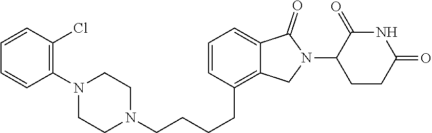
N1(CCCCC2=C3C(=CC=C2)C(=O)N(C2CCC(=O)NC2=O)C3)CCN(C2=C(Cl)C=CC=C2)CC1
